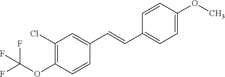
C1(Cl)=C(OC(F)(F)F)C=CC(C=CC2=CC=C(OC)C=C2)=C1
